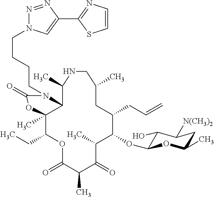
C12C(C)(C(CC)OC(=O)C(C)C(=O)C(C)C(OC3C(O)C([N(CH3)2])CC(C)O3)C(CC=C)CC(C)CNC1C)OC(=O)N2CCCCN1N=NC(C2=NC=CS2)=C1
